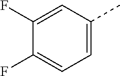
C1(F)=CC(C)=CC=C1F
